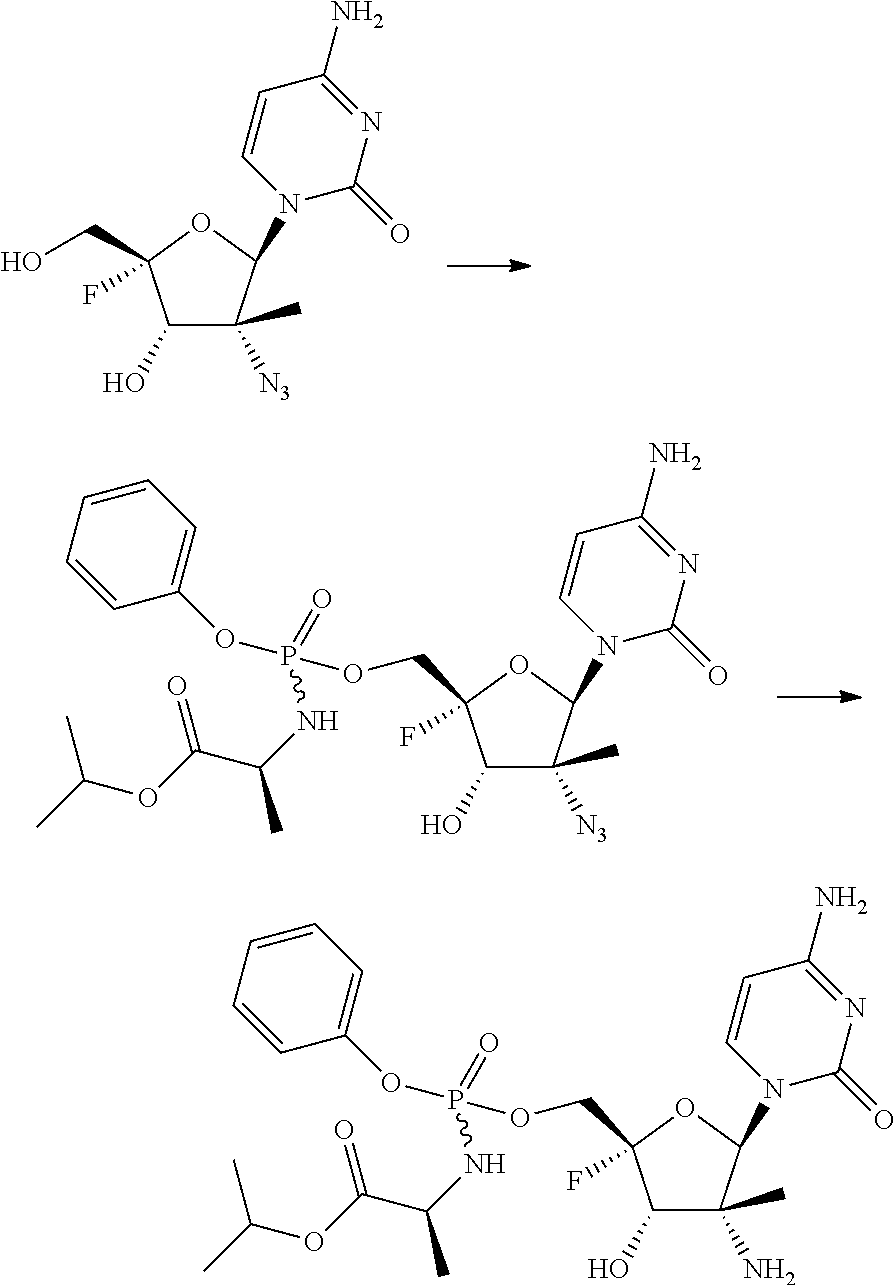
C1(O)C([N3])(C)C(N2C(=O)N=C(N)C=C2)OC1(F)CO.C1(O)C([N3])(C)C(N2C(=O)N=C(N)C=C2)OC1(F)COP(OC1=CC=CC=C1)(=O)NC(C)C(OC(C)C)=O.C1(O)C(N)(C)C(N2C(=O)N=C(N)C=C2)OC1(F)COP(OC1=CC=CC=C1)(=O)NC(C)C(OC(C)C)=O
